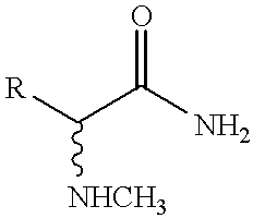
O=C(C([R])[NHCH3])N
